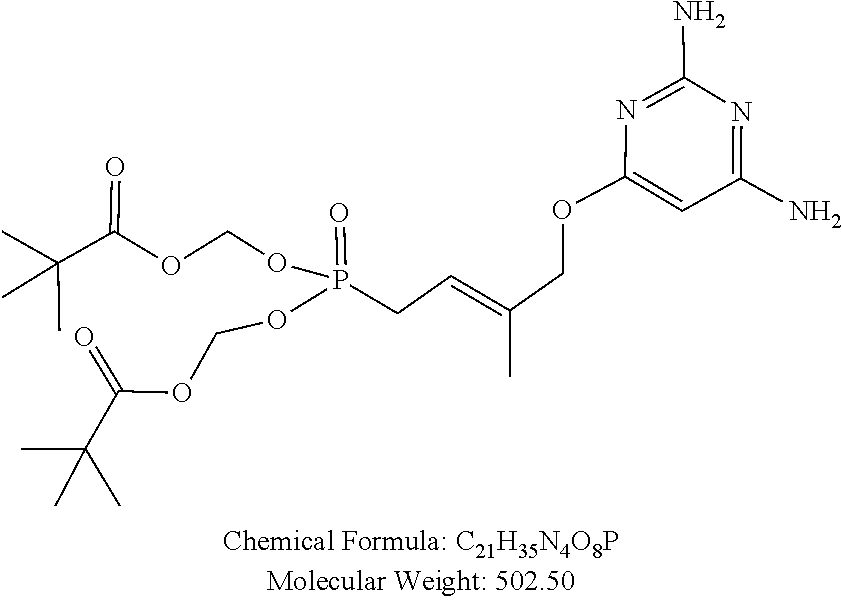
CC(C)(C(=O)OCOP(CC=C(C)COC1=CC(N)=NC(N)=N1)(=O)OCOC(C(C)(C)C)=O)C
